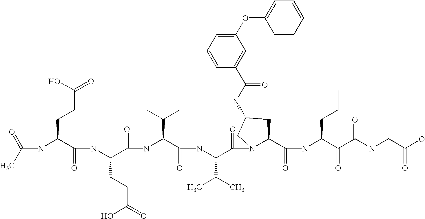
C(NC(C(NC(C(=O)NC(C(=O)NC(C(=O)N1C(C(=O)NC(C(=O)C(NCC(O)=O)=O)CCC)CC(NC(C2=CC(OC3=CC=CC=C3)=CC=C2)=O)C1)C(C)C)C(C)C)CCC(=O)O)=O)CCC(=O)O)(C)=O
